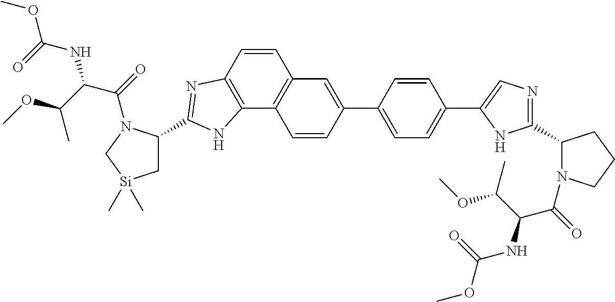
C1(C2=CC3=C(C4=C(C=C3)N=C(C3C[Si](C)(C)CN3C(=O)C(C(OC)C)NC(OC)=O)N4)C=C2)=CC=C(C2=CN=C(C3N(C(=O)C(C(OC)C)NC(OC)=O)CCC3)N2)C=C1
